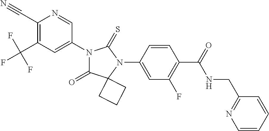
C1(C#N)=C(C(F)(F)F)C=C(N2C(=O)C3(N(C4=CC(F)=C(C(=O)NCC5=NC=CC=C5)C=C4)C2=S)CCC3)C=N1
